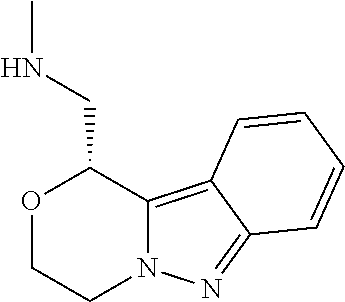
O1CCN2C(=C3C(=N2)C=CC=C3)C1CNC
